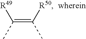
C(=C(C)[R50])(C)[R49]
